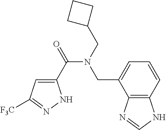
C1(C(=O)N(CC2CCC2)CC2=CC=CC3=C2N=CN3)=CC([F3C])=NN1
